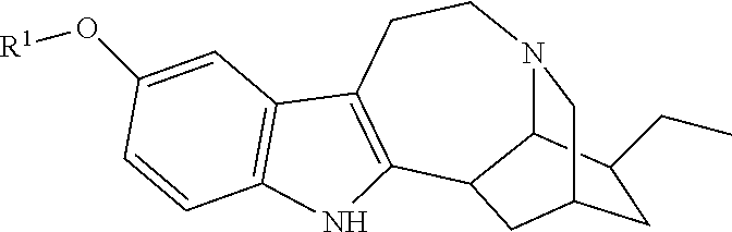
C1C(CC)C2N3CC1CC2C1=C(CC3)C2=C(N1)C=CC(O[R1])=C2
